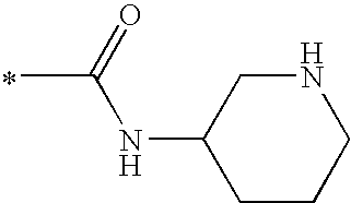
*.CC(=O)NC1CCCNC1
